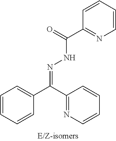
C1=CC=CC(C(C2=NC=CC=C2)=NNC(C2=NC=CC=C2)=O)=C1
